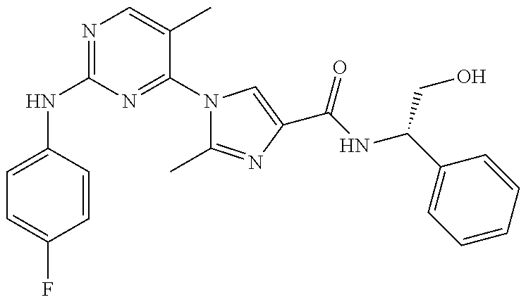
N(C1=NC=C(C)C(N2C(C)=NC(C(NC(C3=CC=CC=C3)CO)=O)=C2)=N1)C1=CC=C(F)C=C1
